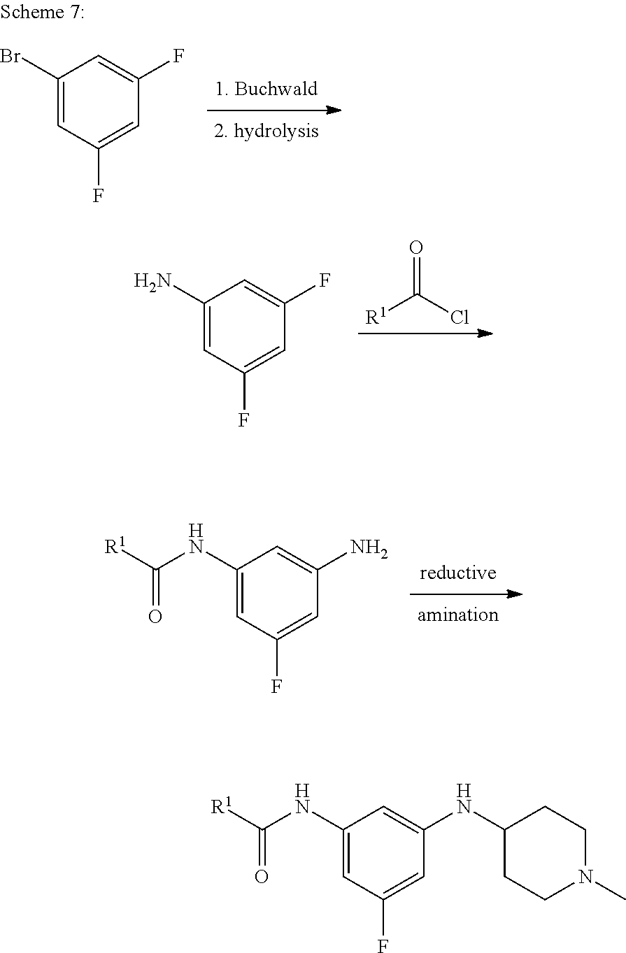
C1(Br)=CC(F)=CC(F)=C1.O=C(Cl)[R1].C1(N)=CC(F)=CC(F)=C1.C1(NC([R1])=O)=CC(F)=CC(N)=C1.C1(NC([R1])=O)=CC(F)=CC(NC2CCN(C)CC2)=C1
